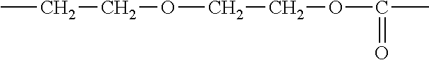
CCCOCCOC(=O)C
